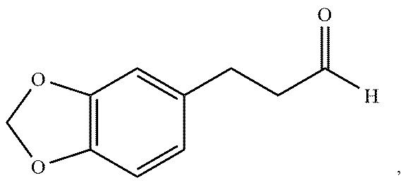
C12=C(C=CC(CCC([H])=O)=C1)OCO2
